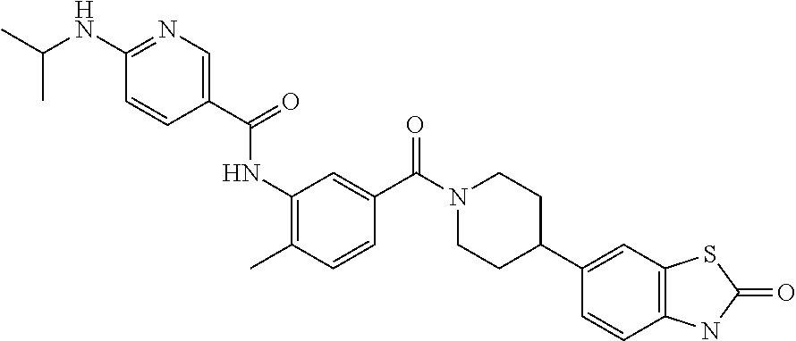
N(C1=NC=C(C(=O)NC2=C(C)C=CC(C(N3CCC(C4=CC5=C(C=C4)NC(=O)S5)CC3)=O)=C2)C=C1)C(C)C
